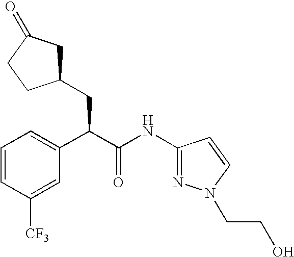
C1=CC([CF3])=CC(C(C(NC2=NN(CCO)C=C2)=O)CC2CC(=O)CC2)=C1
